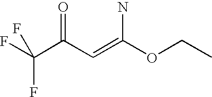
FC(C(C=C(OCC)N)=O)(F)F
